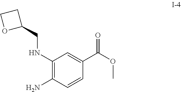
C1(NCC2CCO2)=C(N)C=CC(C(OC)=O)=C1
